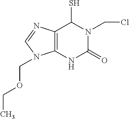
C12=C(NC(=O)N(CCl)C1S)N(COCC)C=N2
